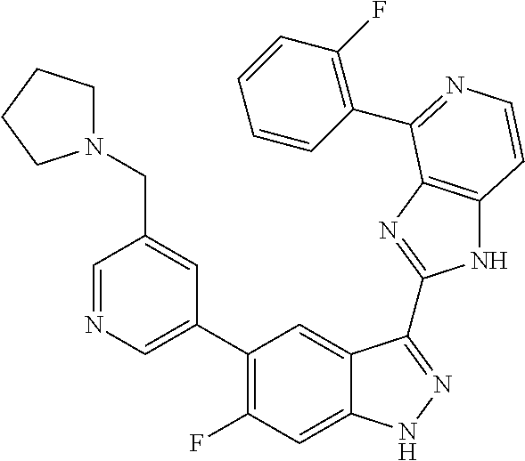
C1=C(C2=C(F)C=C3C(=C2)C(C2=NC4=C(N2)C=CN=C4C2=C(F)C=CC=C2)=NN3)C=C(CN2CCCC2)C=N1
